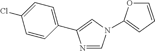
O1C=CC=C1N1C=NC(C2=CC=C(Cl)C=C2)=C1
